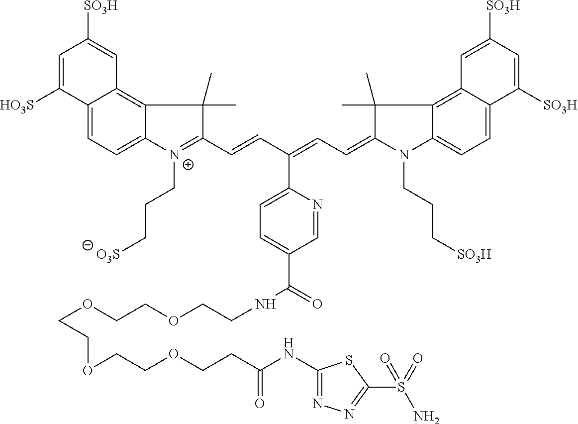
C12=CC=C3C(=C1C=C([SO3H])C=C2[HO3S])C(C)(C)C(C=CC(=CC=C1N(CCC[SO3H])C2=CC=C4C(=C2C1(C)C)C=C([SO3H])C=C4[SO3H])C1=CC=C(C(NCCOCCOCCOCCOCCC(NC2=NN=C(S(=O)(N)=O)S2)=O)=O)C=N1)=[N+]3CCC[O3S]
